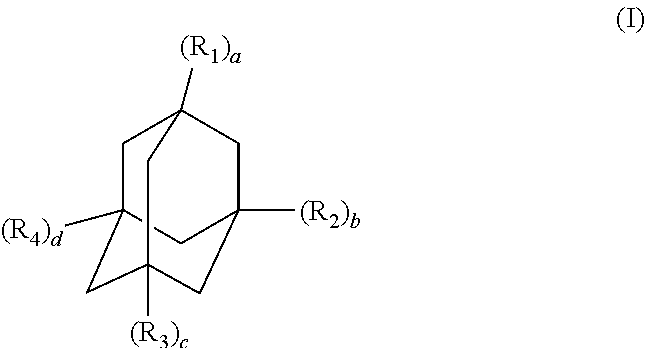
C1C2([(R4)d])CC3([(R3)c])CC([(R2)b])(CC1([(R1)a])C3)C2
